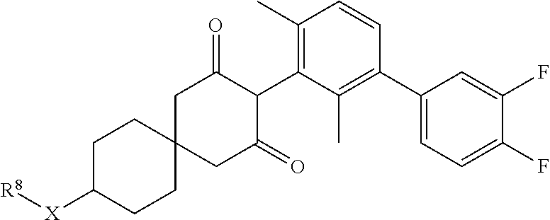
C1(C)=C(C2C(=O)CC3(CC2=O)CCC([X][R8])CC3)C(C)=C(C2=CC=C(F)C(F)=C2)C=C1
